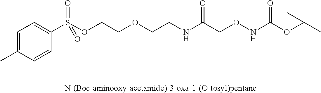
C1=C(C)C=CC(S(OCCOCCNC(CONC(OC(C)(C)C)=O)=O)(=O)=O)=C1
